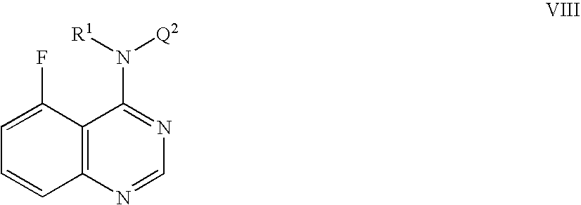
C1=C(F)C2=C(C=C1)N=CN=C2N([R1])[Q2]
